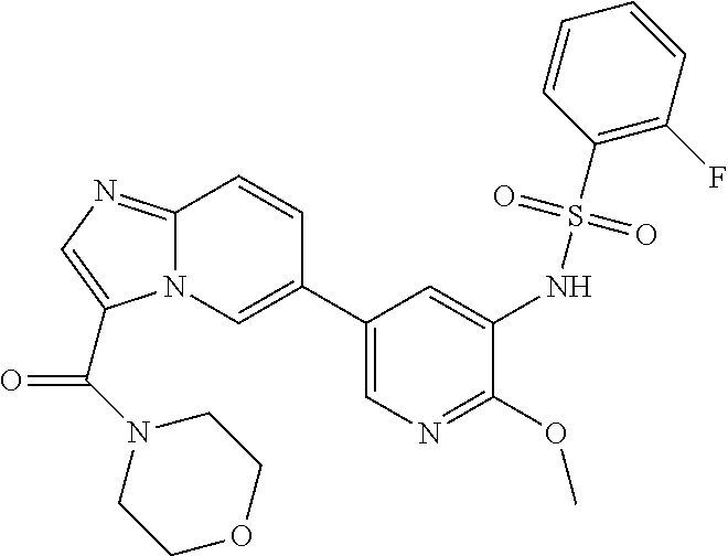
N12C(=NC=C1C(=O)N1CCOCC1)C=CC(C1=CN=C(OC)C(NS(C3=C(F)C=CC=C3)(=O)=O)=C1)=C2
